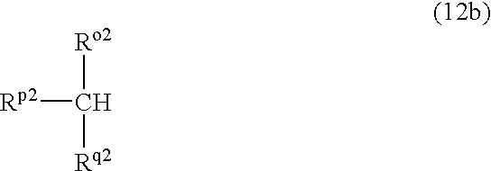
[Ro2]C([Rq2])[Rp2]
